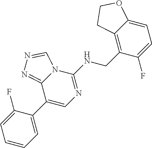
C1=CC=C(C2=CN=C(NCC3=C4C(=CC=C3F)OCC4)N3C2=NN=C3)C(F)=C1
